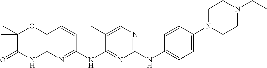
C1(NC2=CC=C(N3CCN(CC)CC3)C=C2)=NC=C(C)C(NC2=NC3=C(C=C2)OC(C)(C)C(=O)N3)=N1
